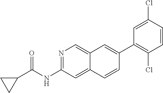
C1(C2=CC3=CN=C(NC(=O)C4CC4)C=C3C=C2)=C(Cl)C=CC(Cl)=C1
